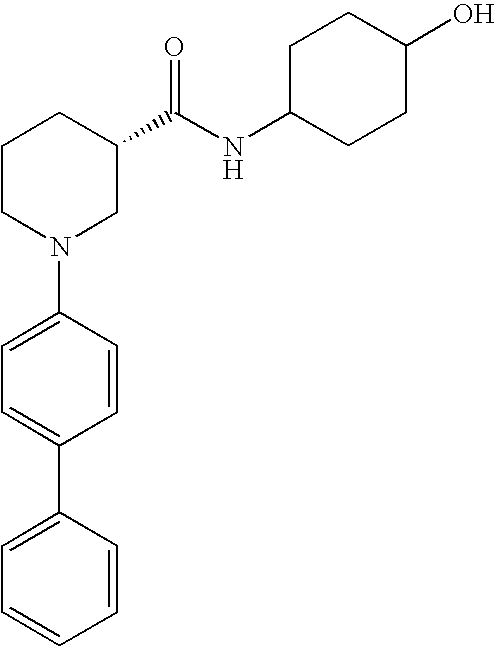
C1(N2CC(C(NC3CCC(O)CC3)=O)CCC2)=CC=C(C2=CC=CC=C2)C=C1
